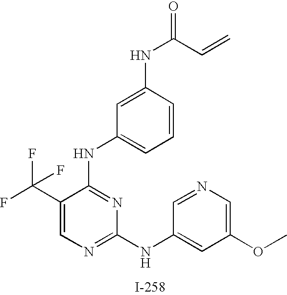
N(C1=NC(NC2=CC(OC)=CN=C2)=NC=C1C(F)(F)F)C1=CC=CC(NC(=O)C=C)=C1
